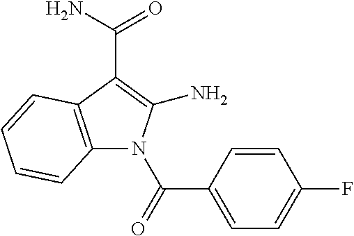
C12=C(C(C(=O)N)=C(N)N1C(C1=CC=C(F)C=C1)=O)C=CC=C2
